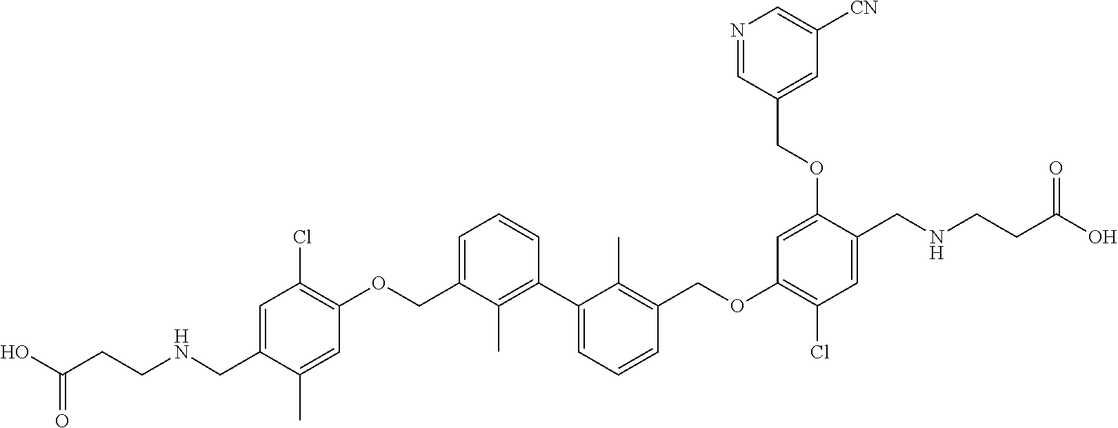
C1=C(CNCCC(O)=O)C(C)=CC(OCC2=CC=CC(C3=CC=CC(COC4=C(Cl)C=C(CNCCC(O)=O)C(OCC5=CC([CN])=CN=C5)=C4)=C3C)=C2C)=C1Cl
